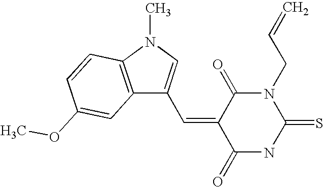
C12=C(N(C)C=C1C=C1C(=O)NC(=S)N(CC=C)C1=O)C=CC(OC)=C2
